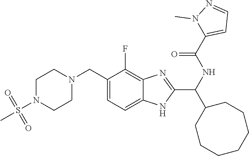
C1(CN2CCN(S(C)(=O)=O)CC2)=CC=C2C(=C1F)N=C(C(NC(=O)C1=CC=NN1C)C1CCCCCCC1)N2
